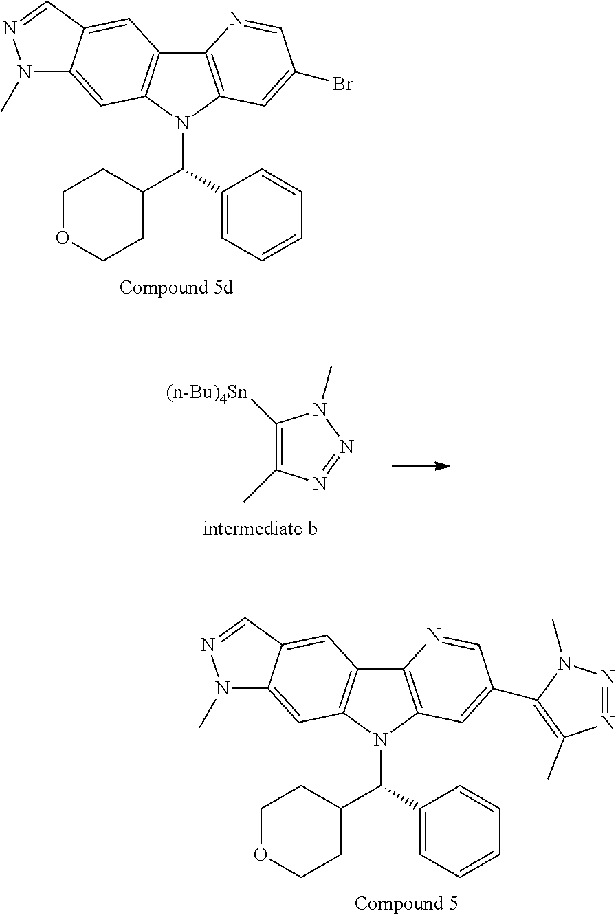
C12=C(C=C(Br)C=N1)N(C(C1CCOCC1)C1=CC=CC=C1)C1=C2C=C2C(=C1)N(C)N=C2.C1([(n-Bu)4Sn])=C(C)N=NN1C.C12=C(C=C(C3=C(C)N=NN3C)C=N1)N(C(C1CCOCC1)C1=CC=CC=C1)C1=C2C=C2C(=C1)N(C)N=C2
